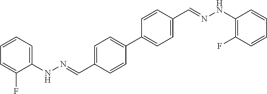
C1(NN=CC2=CC=C(C3=CC=C(C=NNC4=C(F)C=CC=C4)C=C3)C=C2)=CC=CC=C1F
